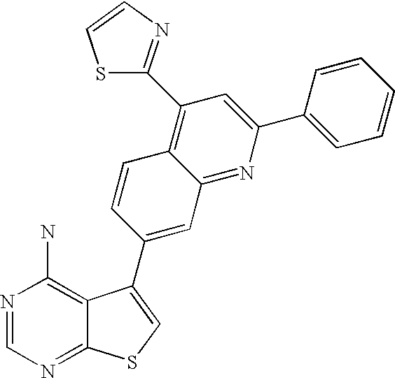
N1=CN=C2C(=C1N)C(C1=CC3=NC(C4=CC=CC=C4)=CC(C4=NC=CS4)=C3C=C1)=CS2
